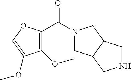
C1(OC)=C(C(N2CC3C(C2)CNC3)=O)OC=C1OC
